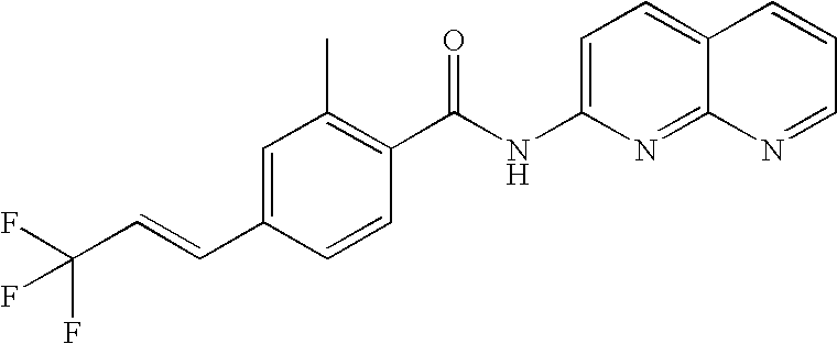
C1=C(C=CC(F)(F)F)C=CC(C(NC2=CC=C3C(=N2)N=CC=C3)=O)=C1C
